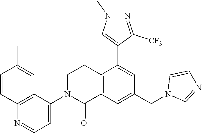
C12=C(C=C(CN3C=NC=C3)C=C1C1=CN(C)N=C1[CF3])C(=O)N(C1=CC=NC3=C1C=C(C)C=C3)CC2
